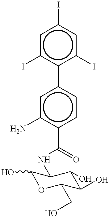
c1c(I)c(-c2cc(N)c(C(NC3C(O)OC(CO)C(O)C3O)=O)cc2)c(I)cc1I
